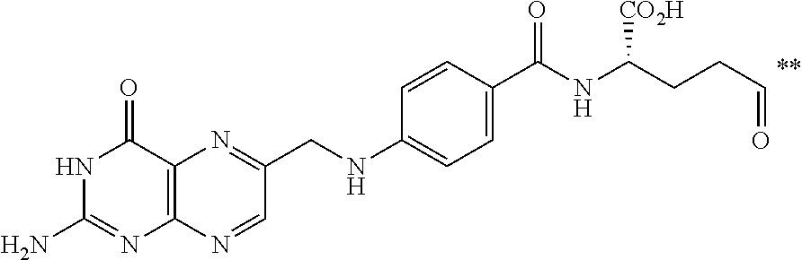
C1(NCC2=NC3=C(N=C2)N=C(N)NC3=O)=CC=C(C(=O)NC(CCC=O)[CO2H])C=C1
